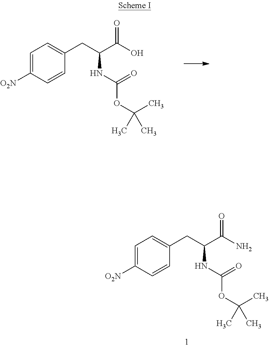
C1=C([O2N])C=CC(CC(C(N)=O)NC(OC(C)(C)C)=O)=C1.C1=C([O2N])C=CC(CC(C(O)=O)NC(OC(C)(C)C)=O)=C1
